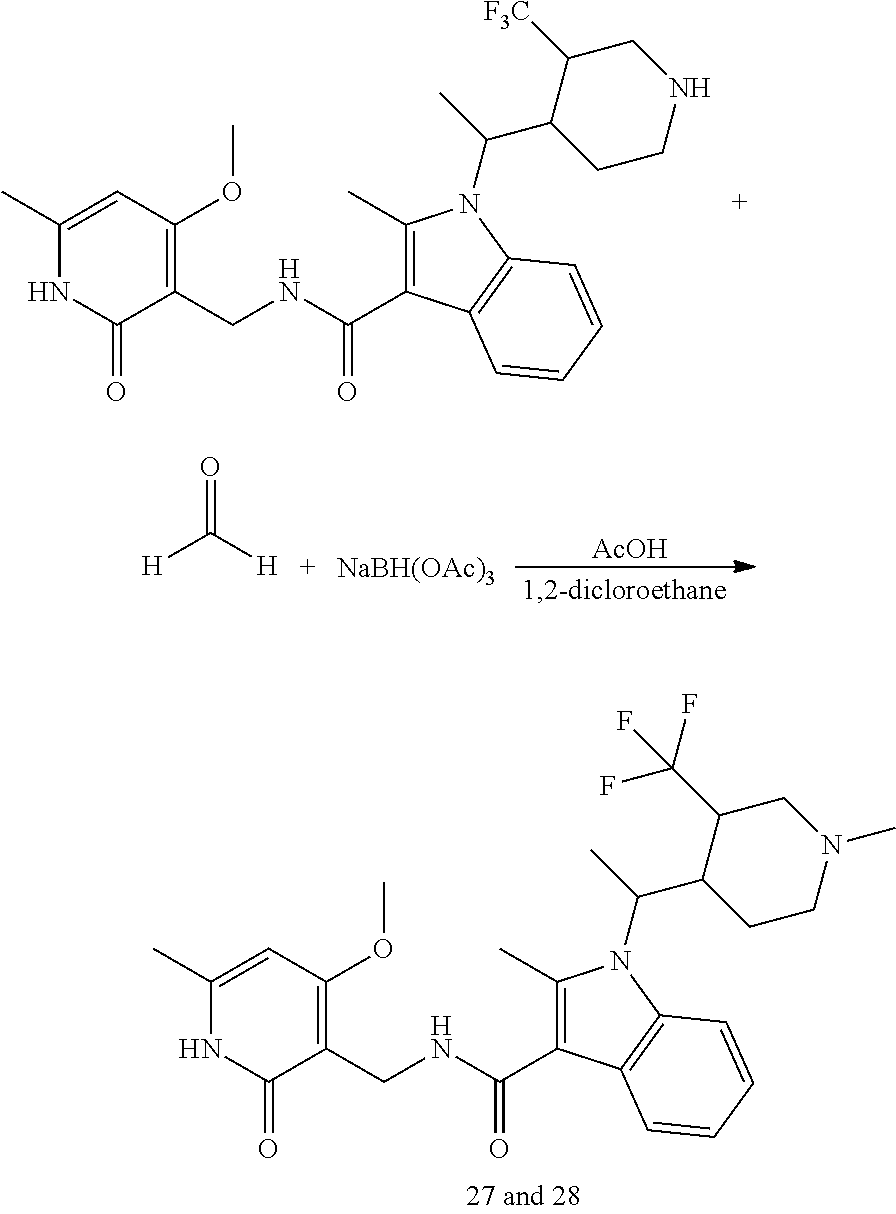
C1(C)=CC(OC)=C(CNC(C2=C(C)N(C(C)C3CCNCC3[F3C])C3=C2C=CC=C3)=O)C(=O)N1.[AcOH].[NaBH(OAc)3].O=C([H])[H].C1(C)=CC(OC)=C(CNC(C2=C(C)N(C(C)C3CCN(C)CC3C(F)(F)F)C3=C2C=CC=C3)=O)C(=O)N1
